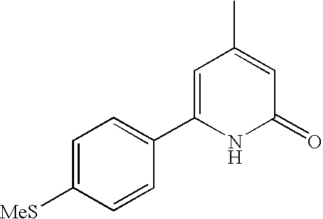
C1=C(C2=CC=C([MeS])C=C2)NC(=O)C=C1C
